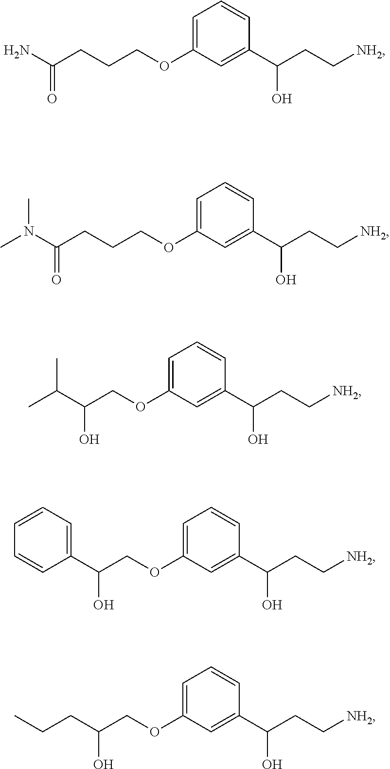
C(OC1=CC=CC(C(CC[NH2])O)=C1)CCC(=O)N(C)C.C(OC1=CC=CC(C(CC[NH2])O)=C1)CCC(N)=O.O(C1=CC=CC(C(CC[NH2])O)=C1)CC(O)C1=CC=CC=C1.O(C1=CC=CC(C(CC[NH2])O)=C1)CC(O)C(C)C.O(C1=CC=CC(C(CC[NH2])O)=C1)CC(O)CCC
